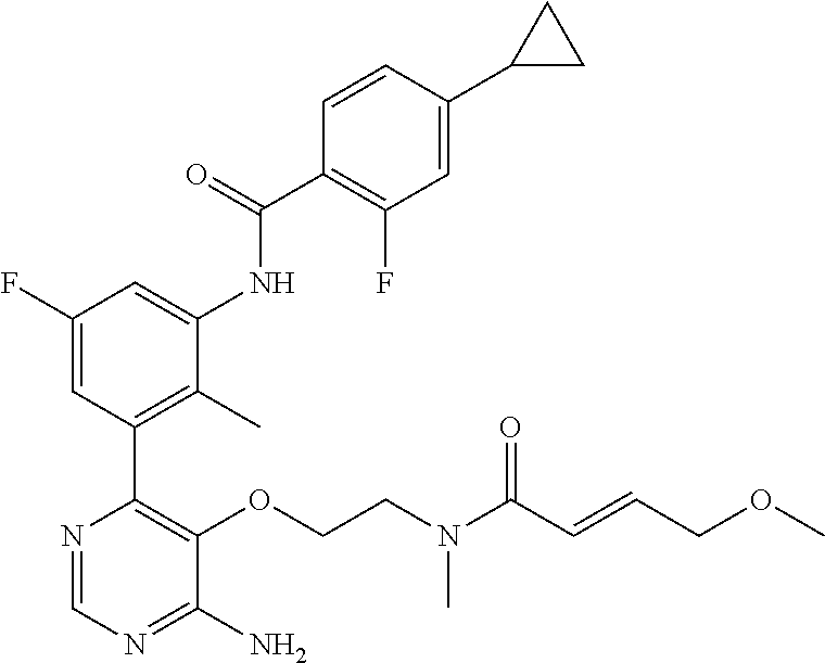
N(C)(CCOC1=C(C2=C(C)C(NC(C3=C(F)C=C(C4CC4)C=C3)=O)=CC(F)=C2)N=CN=C1N)C(C=CCOC)=O
